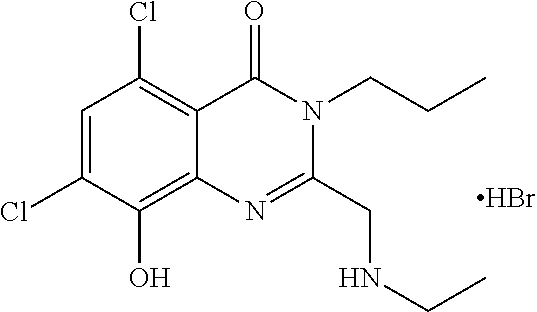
Br.C1=C(Cl)C(O)=C2C(=C1Cl)C(=O)N(CCC)C(CNCC)=N2
